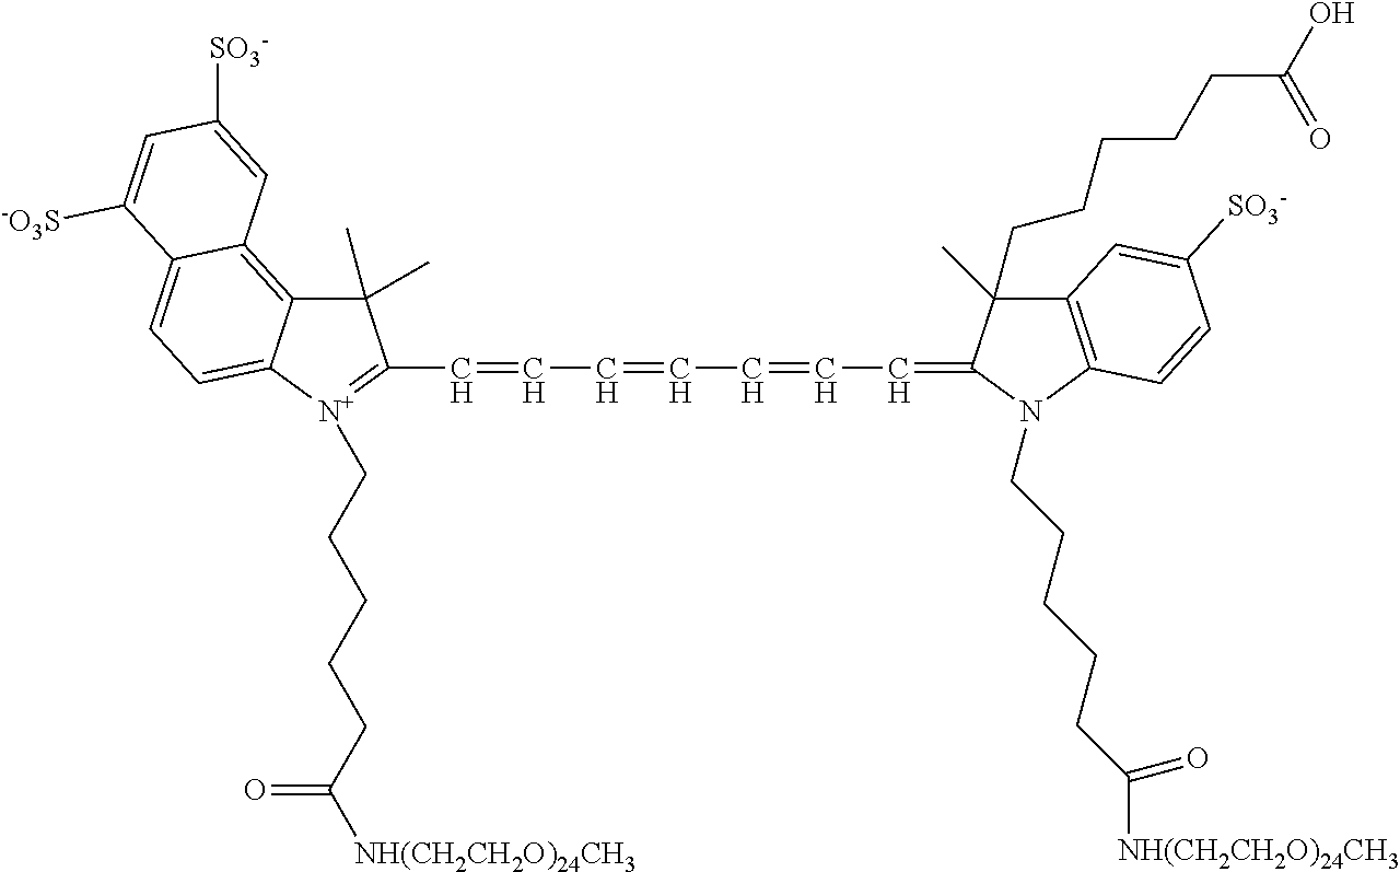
C(=CC=CC=CC=C1C(C)(CCCCCC(O)=O)C2=C(N1CCCCCC([NH(CH2CH2O)24CH3])=O)C=CC([SO3-])=C2)C1=[N+](CCCCCC([NH(CH2CH2O)24CH3])=O)C2=CC=C3C(=C2C1(C)C)C=C([SO3-])C=C3[SO3-]
